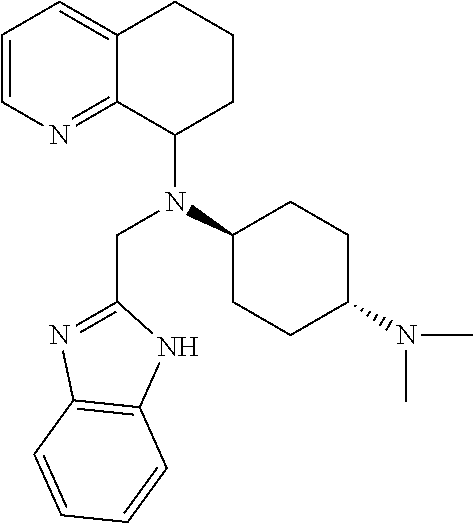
C1=CN=C2C(=C1)CCCC2N(C1CCC(N(C)C)CC1)CC1=NC2=C(N1)C=CC=C2
